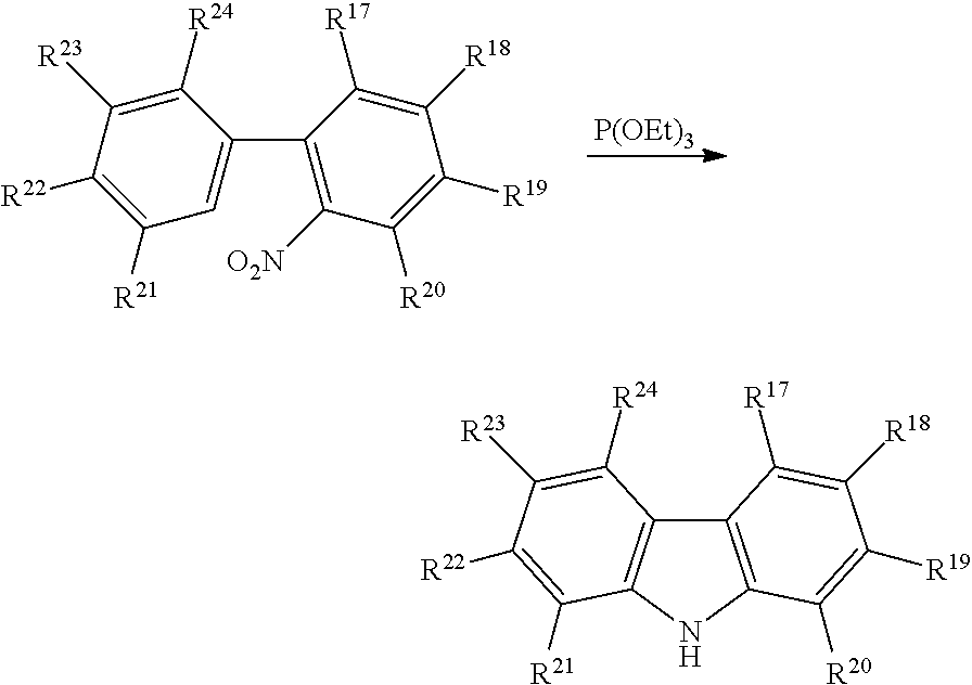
[P(OEt)3].C1(C2=CC([R21])=C([R22])C([R23])=C2[R24])=C([O2N])C([R20])=C([R19])C([R18])=C1[R17].C12=C(NC3=C1C([R24])=C([R23])C([R22])=C3[R21])C([R20])=C([R19])C([R18])=C2[R17]
